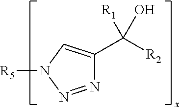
N1=NN([R5])C=C1C([R1])([R2])O
